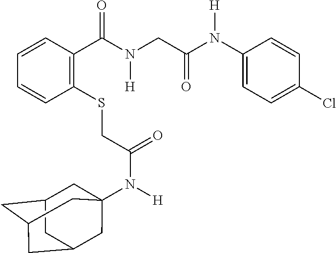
C1=CC(C(N([H])CC(N(C2=CC=C(Cl)C=C2)[H])=O)=O)=C(SCC(N([H])C23CC4CC(CC(C2)C4)C3)=O)C=C1
